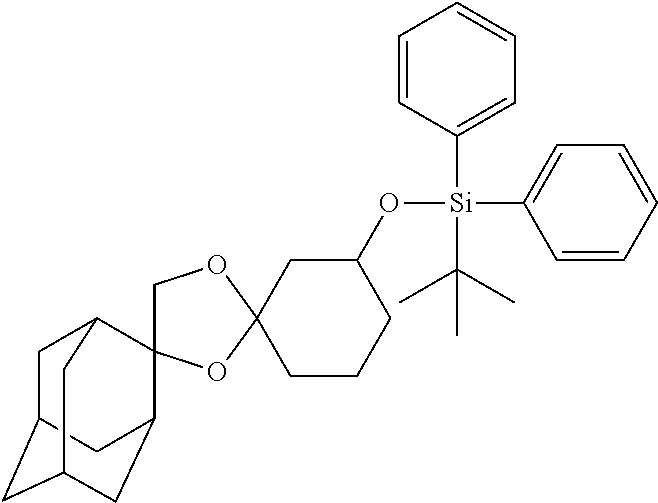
C1C2CC3CC(C4(C1C3)COC1(O4)CC(O[Si](C3=CC=CC=C3)(C3=CC=CC=C3)C(C)(C)C)CCC1)C2
